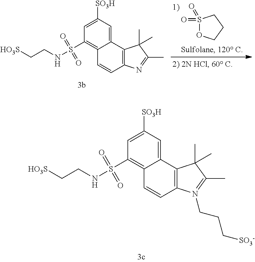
S1(=O)(=O)OCCC1.C12=CC([SO3H])=CC(S(NCC[HO3S])(=O)=O)=C1C=CC1=C2C(C)(C)C(C)=N1.C12=CC([SO3H])=CC(S(NCC[HO3S])(=O)=O)=C1C=CC1=C2C(C)(C)C(C)=N1CCC[SO3-]
